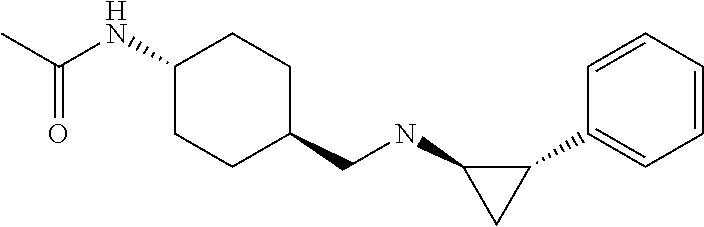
C1=CC=CC(C2C(NCC3CCC(NC(C)=O)CC3)C2)=C1
